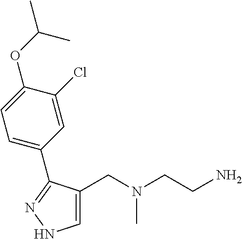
C1=C(CN(CCN)C)C(C2=CC=C(OC(C)C)C(Cl)=C2)=NN1
